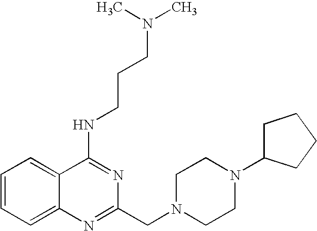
C1=CC=C2C(=C1)C(NCCCN(C)C)=NC(CN1CCN(C3CCCC3)CC1)=N2
